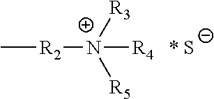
C[R2][N+]([R4])([R3])[R5].[* S]
